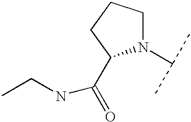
CCNC(=O)C1N(C(C)C)CCC1
